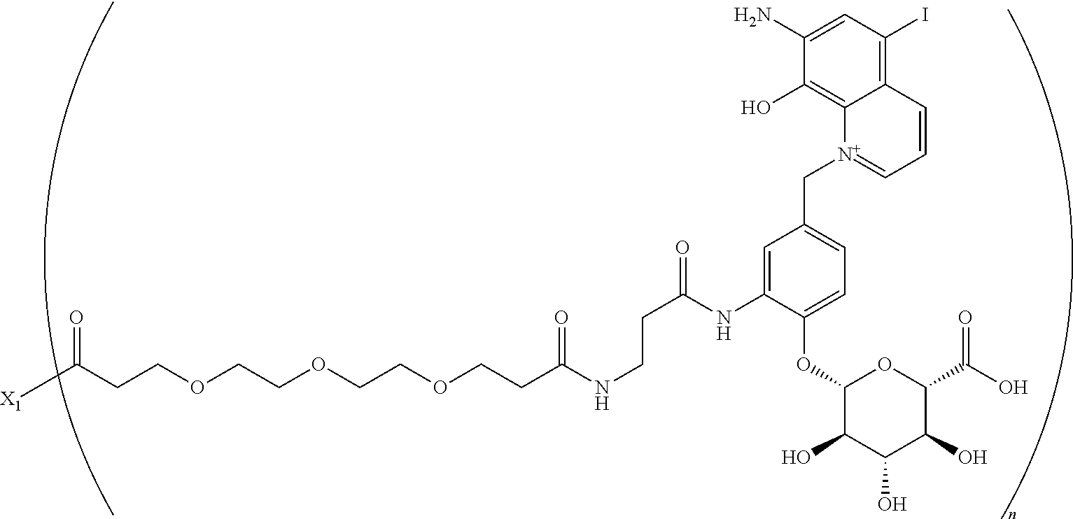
C(COCCOCCOCCC(=O)NCCC(=O)NC1=CC(C[N+]2=CC=CC3=C(I)C=C(N)C(O)=C32)=CC=C1OC1C(O)C(O)C(O)C(C(O)=O)O1)C([X1])=O
